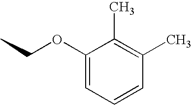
C1(OCC)=CC=CC(C)=C1C
